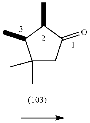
C1(C)(C)CC(=O)C(C)C1C
